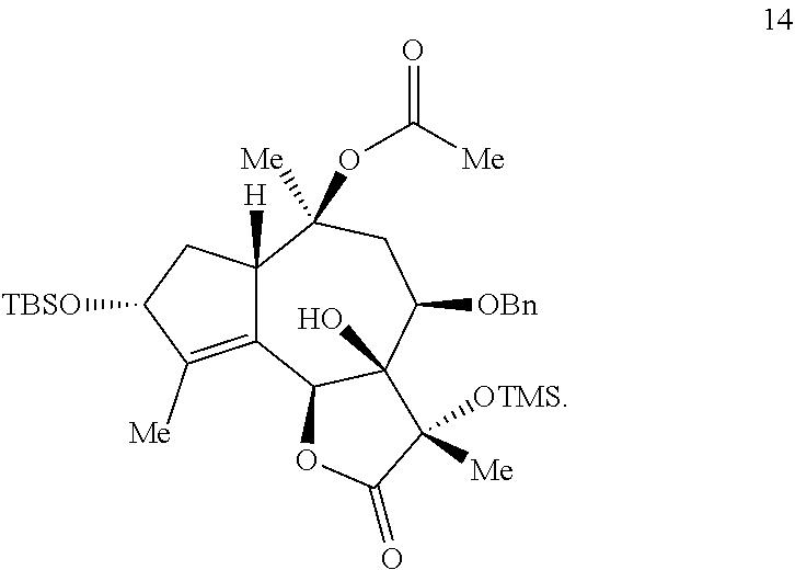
C12([H])C(=C([Me])C([TBSO])C1)C1C(O)(C([OBn])CC2([Me])OC([Me])=O)C([OTMS])([Me])C(=O)O1
